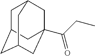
C1C2CC3CC(C(CC)=O)(CC1C3)C2
